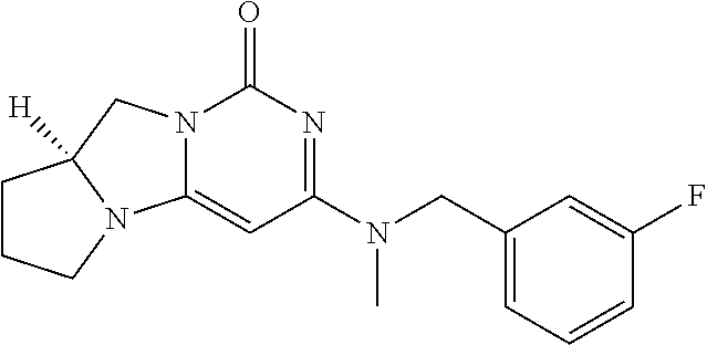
C1=C(F)C=CC=C1CN(C1=NC(=O)N2C(=C1)N1C([H])(C2)CCC1)C
